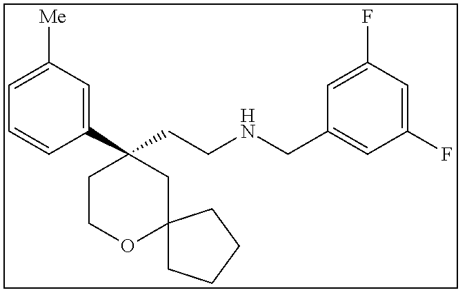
C1(C2(CCNCC3=CC(F)=CC(F)=C3)CCOC3(C2)CCCC3)=CC([Me])=CC=C1
